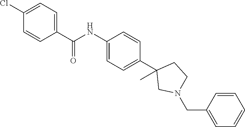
C1(NC(C2=CC=C(Cl)C=C2)=O)=CC=C(C2(C)CN(CC3=CC=CC=C3)CC2)C=C1
